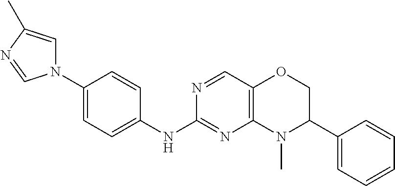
C1(N2C=C(C)N=C2)=CC=C(NC2=NC3=C(C=N2)OCC(C2=CC=CC=C2)N3C)C=C1
